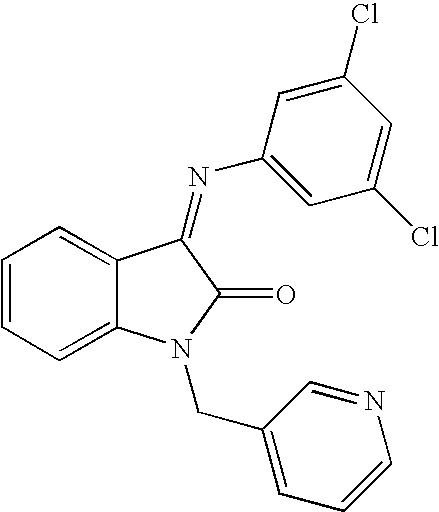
C1=CC=C2C(=C1)C(=NC1=CC(Cl)=CC(Cl)=C1)C(=O)N2CC1=CC=CN=C1
